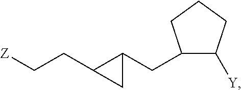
[Z]CCC1C(CC2C([Y])CCC2)C1
